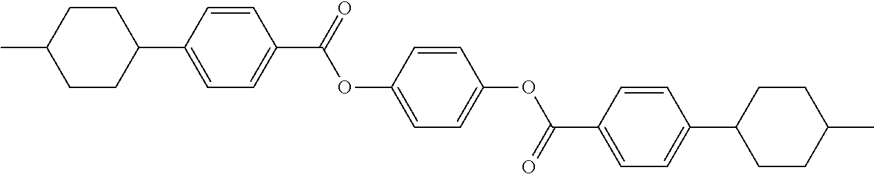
C1=CC(C2CCC(C)CC2)=CC=C1C(=O)OC1=CC=C(OC(C2=CC=C(C3CCC(C)CC3)C=C2)=O)C=C1
